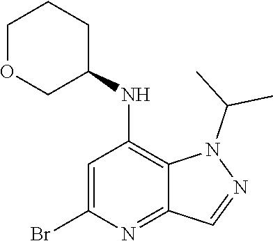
C1=C(Br)N=C2C(=C1NC1CCCOC1)N(C(C)C)N=C2
